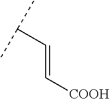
C(C=C[COOH])(C)C
